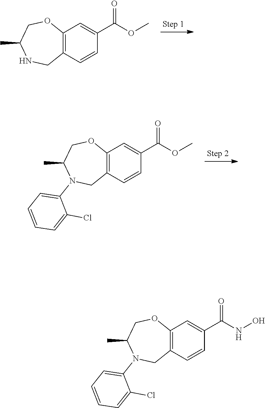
O(C)C(C1=CC2=C(C=C1)CNC(C)CO2)=O.C1=C(C(=O)OC)C=CC2=C1OCC(C)N(C1=CC=CC=C1Cl)C2.C1=C(C(=O)NO)C=CC2=C1OCC(C)N(C1=CC=CC=C1Cl)C2
